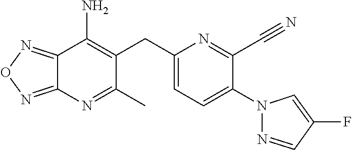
C12=NON=C1N=C(C)C(CC1=CC=C(N3N=CC(F)=C3)C(C#N)=N1)=C2N
